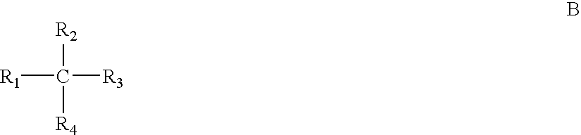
C([R2])([R1])([R3])[R4]
